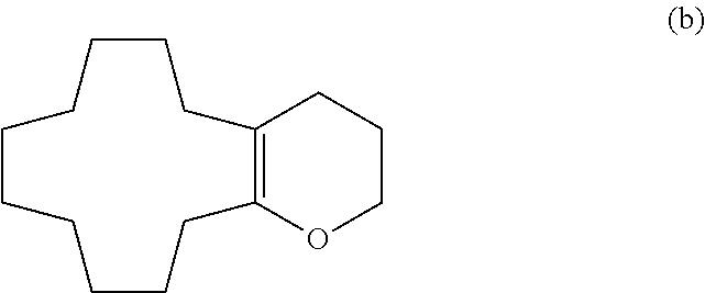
C1CCCCCCCC2=C(CC1)CCCO2
